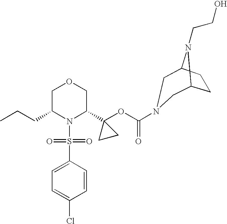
C(C1N(S(=O)(=O)C2=CC=C(Cl)C=C2)C(C2(OC(=O)N3CC4CCC(N4CCO)C3)CC2)COC1)CC
